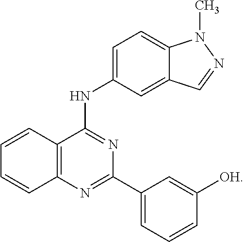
C1=CC2=C(C=C1)N=C(C1=CC=CC([OH])=C1)N=C2NC1=CC=C2C(=C1)C=NN2C
